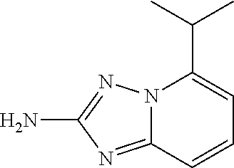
NC1=NN2C(=N1)C=CC=C2C(C)C
